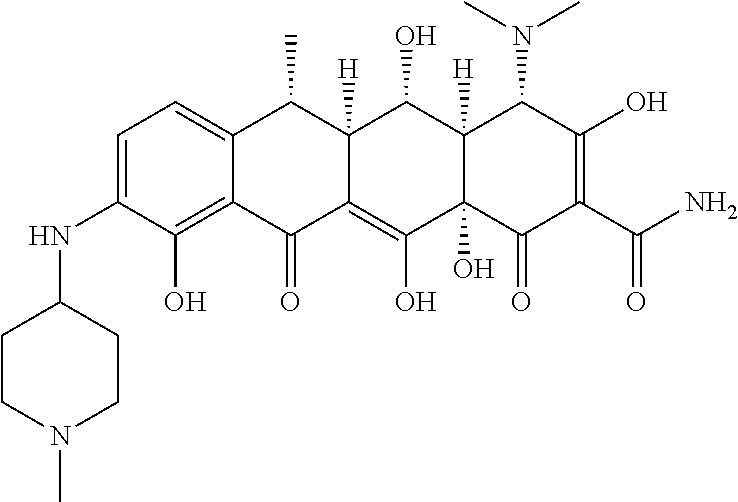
C1=C2C(=C(O)C(NC3CCN(C)CC3)=C1)C(=O)C1=C(O)C3(O)C([H])(C(O)C1([H])C2C)C(N(C)C)C(O)=C(C(N)=O)C3=O
